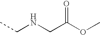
C(NCC(OC)=O)C
